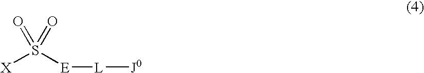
[X]S([E][L][J0])(=O)=O
